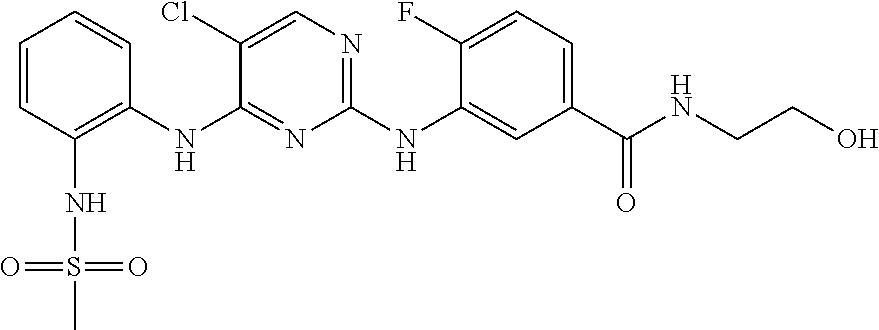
C1=CC(NS(C)(=O)=O)=C(NC2=NC(NC3=CC(C(=O)NCCO)=CC=C3F)=NC=C2Cl)C=C1
